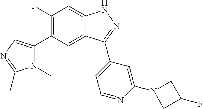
C1(F)=C(C2=CN=C(C)N2C)C=C2C(=C1)NN=C2C1=CC=NC(N2CC(F)C2)=C1
